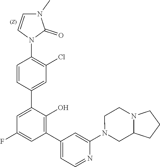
C1=CN(C2=C(Cl)C=C(C3=CC(F)=CC(C4=CC=NC(N5CC6N(CC5)CCC6)=C4)=C3O)C=C2)C(=O)N1C
